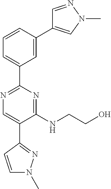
N1=C(C2=CC=CC(C3=CN(C)N=C3)=C2)N=C(NCCO)C(C2=NN(C)C=C2)=C1
